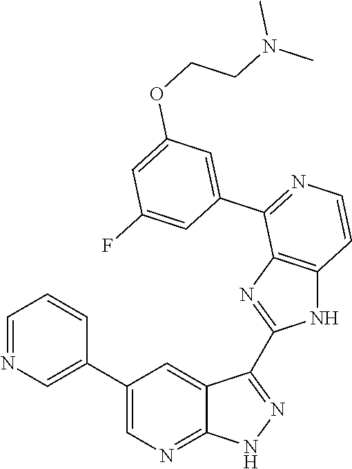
C1=NC=C(C2=CN=C3C(=C2)C(C2=NC4=C(N2)C=CN=C4C2=CC(OCCN(C)C)=CC(F)=C2)=N[N H]3)C=C1
